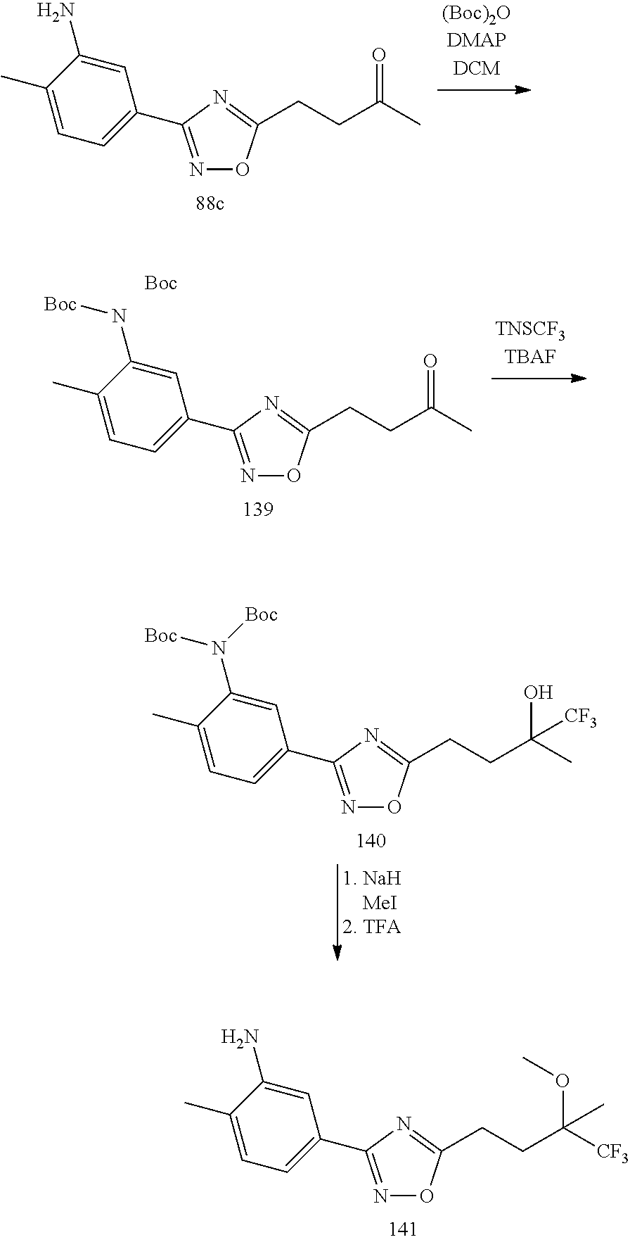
N1=C(C2=CC=C(C)C(N)=C2)N=C(CCC(C)=O)O1.N1=C(C2=CC=C(C)C(N[Boc])=C2)N=C(CCC(C)=O)O1.[Boc].N1=C(C2=CC=C(C)C(N([Boc])[Boc])=C2)N=C(CCC(C)(O)[CF3])O1.N1=C(C2=CC=C(C)C(N)=C2)N=C(CCC([CF3])(OC)C)O1
